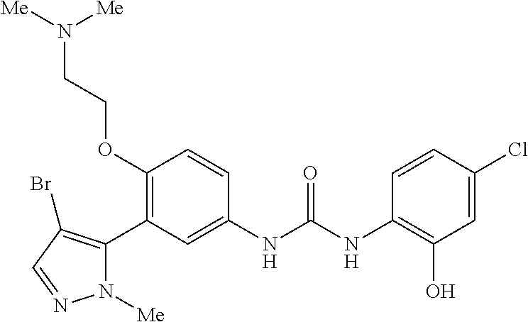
C1(OCCN([Me])[Me])=C(C2=C(Br)C=NN2[Me])C=C(NC(=O)NC2=C(O)C=C(Cl)C=C2)C=C1
